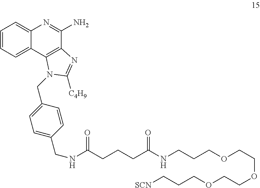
C1=CC=C2C(=C1)N=C(N)C1=C2N(CC2=CC=C(CNC(CCCC(NCCCOCCOCCOCCC[SCN])=O)=O)C=C2)C([C4H9])=N1
